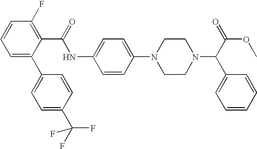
N1(C2=CC=C(NC(C3=C(F)C=CC=C3C3=CC=C(C(F)(F)F)C=C3)=O)C=C2)CCN(C(C(OC)=O)C2=CC=CC=C2)CC1
